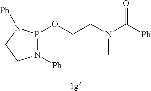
P1(OCCN(C([Ph])=O)C)N([Ph])CCN1[Ph]
